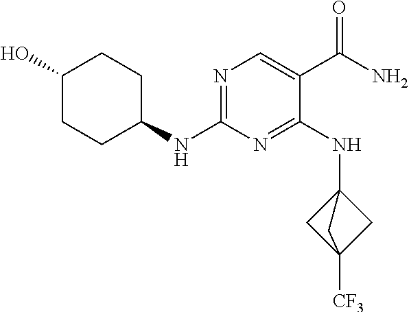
N1=C(NC2CCC(O)CC2)N=C(NC23CC([CF3])(C2)C3)C(C(N)=O)=C1
